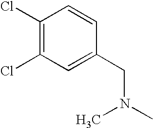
CN(C)CC1=CC(Cl)=C(Cl)C=C1
